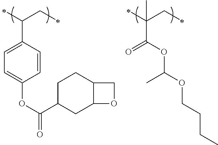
C(C1=CC=C(OC(C2CC3C(CC2)CO3)=O)C=C1)(CC)C.C(C(OC(C)OCCCC)=O)(CC)(C)C
